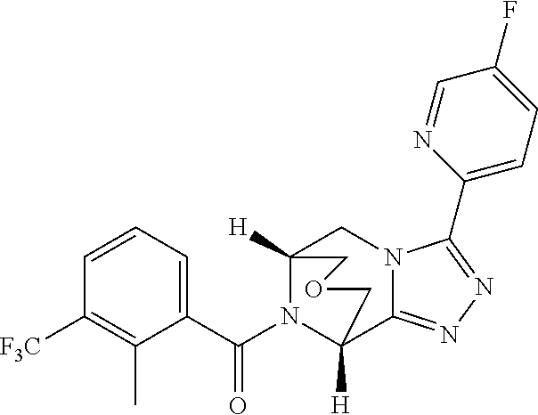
C1=CC=C(C(N2C3([H])C4=NN=C(C5=CC=C(F)C=N5)N4CC2([H])COC3)=O)C(C)=C1[F3C]
